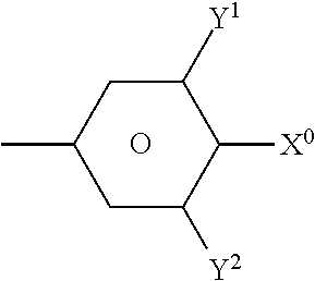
C1C([Y2])C([X0])C([Y1])CC1C.O
